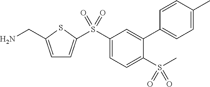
C1=C(CN)SC(S(C2=CC=C(S(C)(=O)=O)C(C3=CC=C(C)C=C3)=C2)(=O)=O)=C1
